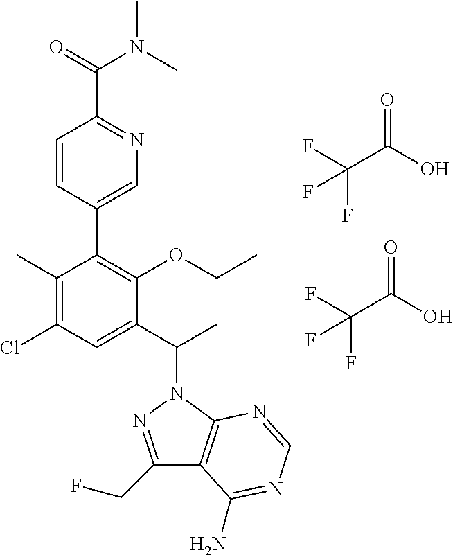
C1=CC(C2=C(OCC)C(C(C)N3N=C(CF)C4=C3N=CN=C4N)=CC(Cl)=C2C)=CN=C1C(=O)N(C)C.FC(C(O)=O)(F)F.FC(C(O)=O)(F)F
